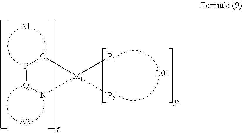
[A1].[A2].P1[Q]N[M1]([P1])([P2])C1
